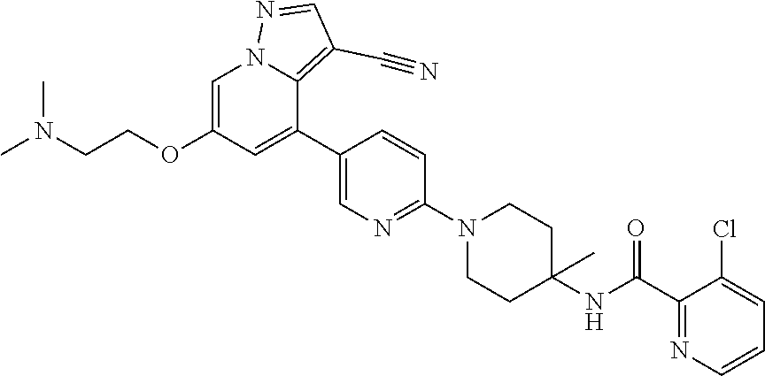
C1=C(OCCN(C)C)C=C(C2=CN=C(N3CCC(NC(C4=NC=CC=C4Cl)=O)(C)CC3)C=C2)C2=C(C#N)C=NN12
